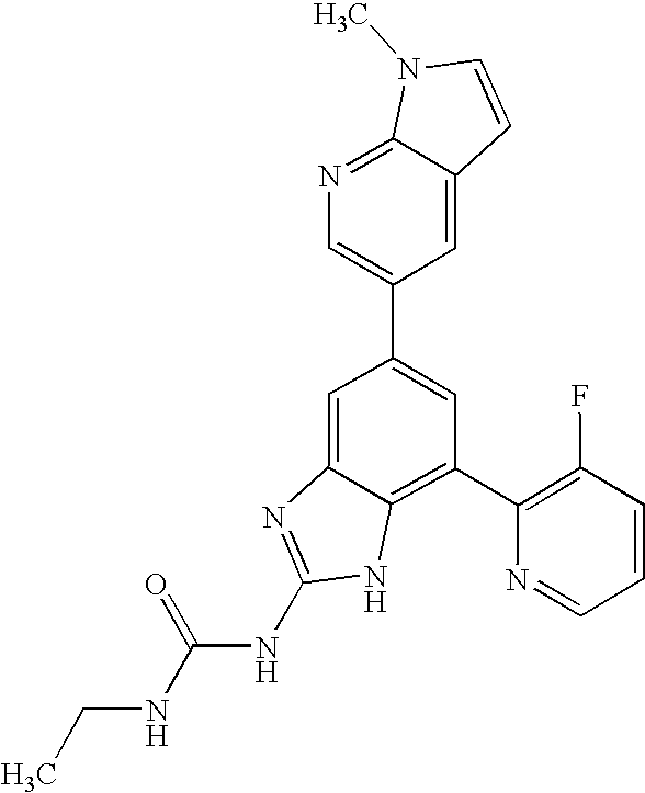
CCNC(NC1=NC2=CC(C3=CN=C4C(=C3)C=CN4C)=CC(C3=C(F)C=CC=N3)=C2N1)=O
